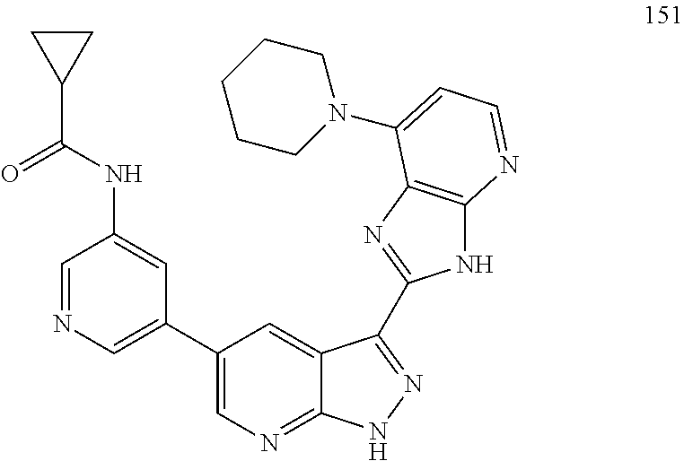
C1=NC=C(C2=CN=C3C(=C2)C(C2=NC4=C(N2)N=CC=C4N2CCCCC2)=NN3)C=C1NC(C1CC1)=O
